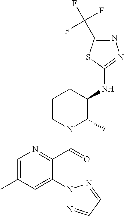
C1(NC2C(C)N(C(=O)C3=NC=C(C)C=C3N3N=CC=N3)CCC2)=NN=C(C(F)(F)F)S1
